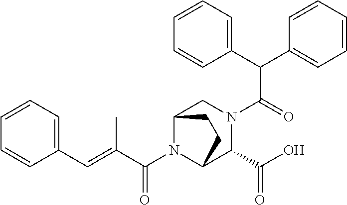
C(N1C2C(C(=O)O)N(C(C(C3=CC=CC=C3)C3=CC=CC=C3)=O)CC1CC2)(C(=CC1=CC=CC=C1)C)=O
